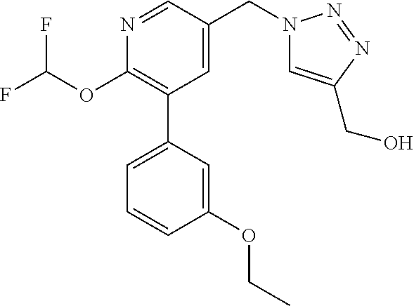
C1(OC(F)F)=C(C2=CC=CC(OCC)=C2)C=C(CN2C=C(CO)N=N2)C=N1
